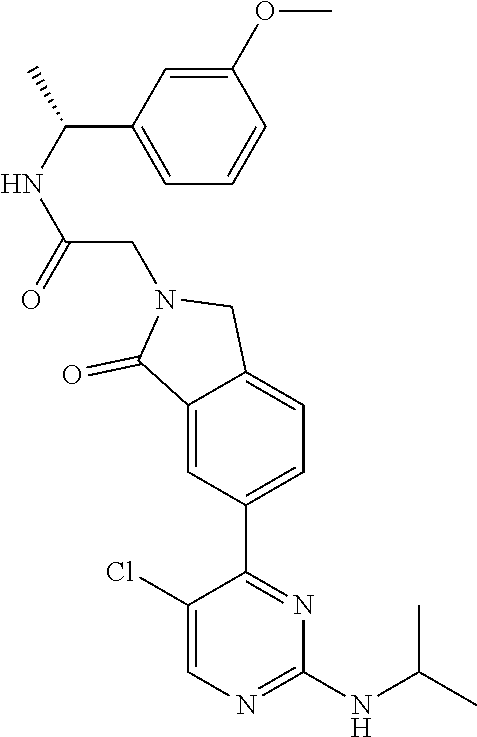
C1(NC(C)C)=NC=C(Cl)C(C2=CC=C3C(=C2)C(=O)N(CC(=O)NC(C2=CC=CC(OC)=C2)C)C3)=N1
